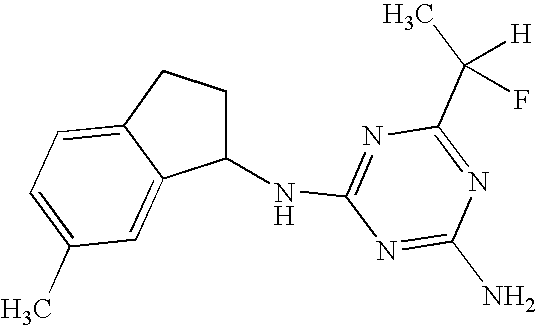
C1(NC2=NC(C([H])(C)F)=NC(N)=N2)CCC2=CC=C(C)C=C12
